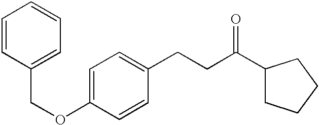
C1=CC(COC2=CC=C(CCC(=O)C3CCCC3)C=C2)=CC=C1
